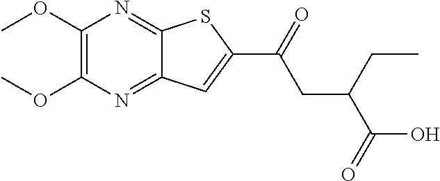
COC1=C(OC)N=C2C(=N1)SC(C(CC(CC)C(O)=O)=O)=C2
